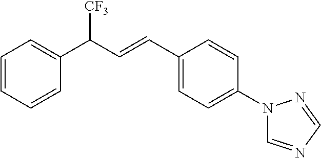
C1=CC=CC(C([CF3])C=CC2=CC=C(N3C=NC=N3)C=C2)=C1
